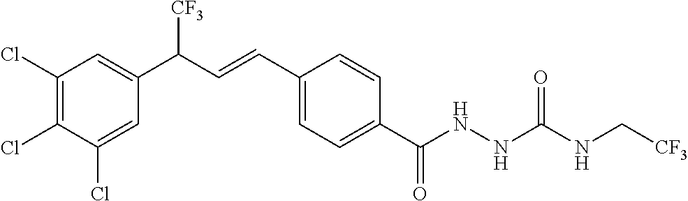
C1(Cl)=C(Cl)C(Cl)=CC(C(C=CC2=CC=C(C(NNC(NC[CF3])=O)=O)C=C2)[CF3])=C1
